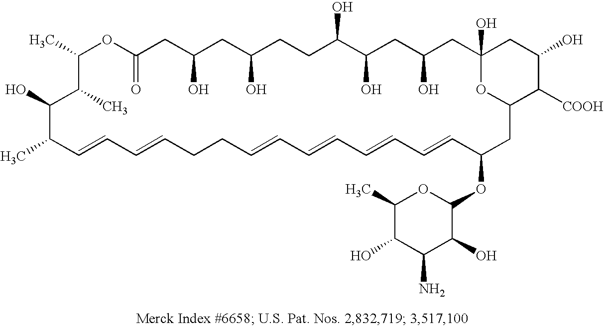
C1(C)OC(=O)CC(O)CC(O)CCC(O)C(O)CC(O)CC2(O)CC(O)C([COOH])C(CC(OC3OC(C)C(O)C(N)C3O)C=CC=CC=CC=CCCC=CC=CC(C)C(O)C1C)O2
